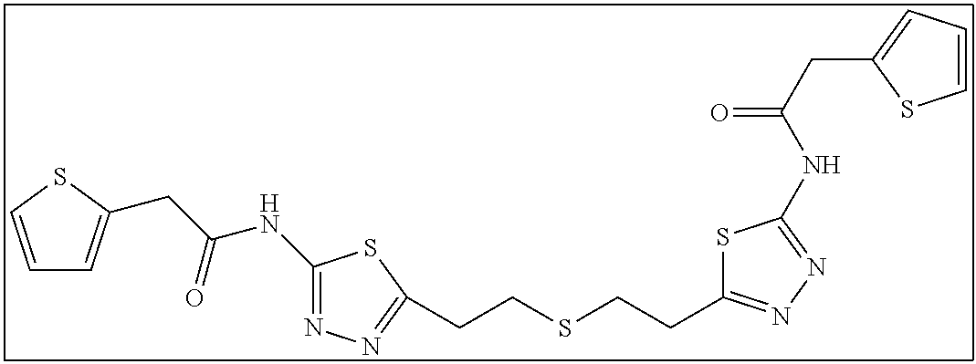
C1=CSC(CC(NC2=NN=C(CCSCCC3=NN=C(NC(CC4=CC=CS4)=O)S3)S2)=O)=C1
